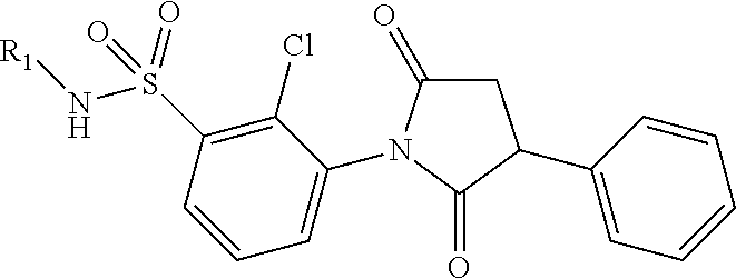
C1C(=O)N(C2=CC=CC(S(N[R1])(=O)=O)=C2Cl)C(=O)C1C1=CC=CC=C1
